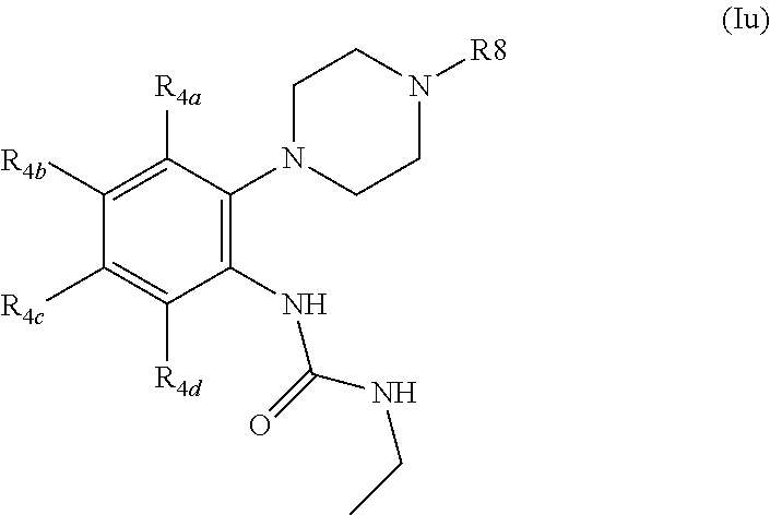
C1(NC(NCC)=O)=C(N2CCN([R8])CC2)C([R4a])=C([R4b])C([R4c])=C1[R4d]
